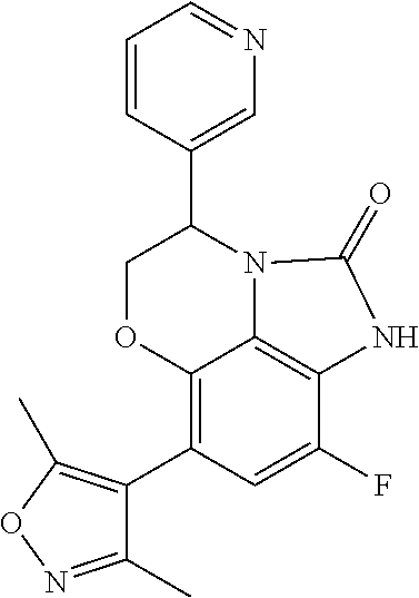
C1=CC(C2COC3=C(C4=C(C)ON=C4C)C=C(F)C4=C3N2C(=O)N4)=CN=C1
